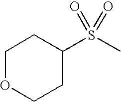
C1OCCC(S(C)(=O)=O)C1
